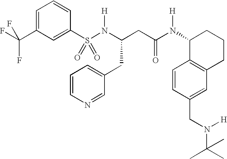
S(N(C(CC(N(C1C2=C(CCC1)C=C(CN(C(C)(C)C)[H])C=C2)[H])=O)CC1=CC=CN=C1)[H])(=O)(=O)C1=CC(C(F)(F)F)=CC=C1
